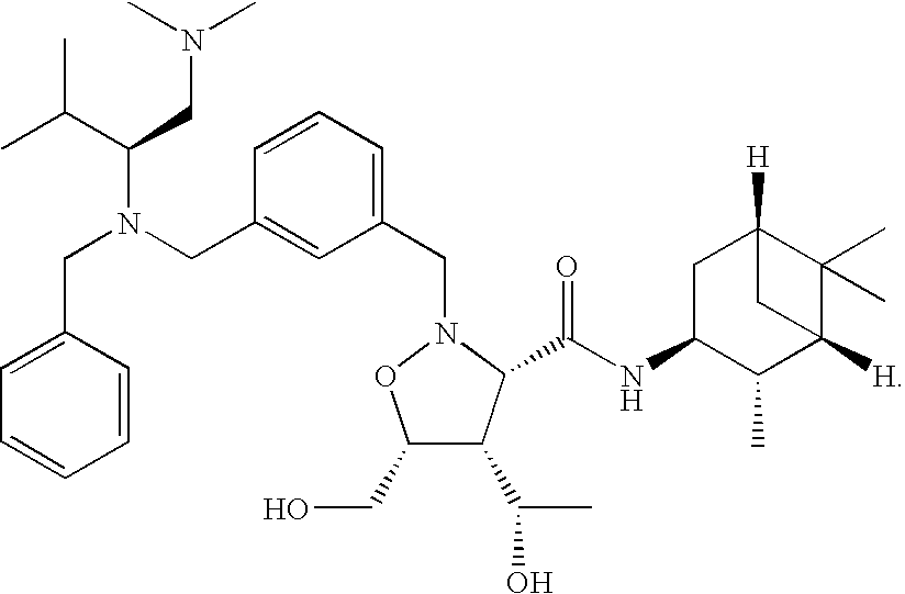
C1=CC(CN(CC2=CC=CC=C2)C(CN(C)C)C(C)C)=CC(CN2OC(CO)C(C(C)O)C2C(NC2C(C)C3([H])C(C)(C)C([H])(C2)C3)=O)=C1
